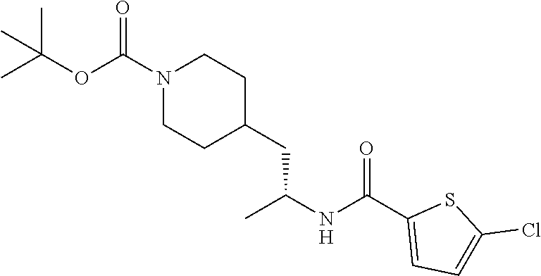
[H].C(OC(N1CCC(CC(C)NC(=O)C2=CC=C(Cl)S2)CC1)=O)(C)(C)C
